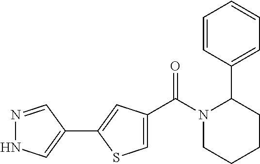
N1=CC(C2=CC(C(N3CCCCC3C3=CC=CC=C3)=O)=CS2)=CN1
